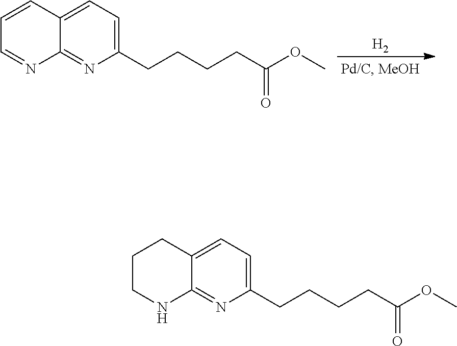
[H2].C1=CC2=CC=C(CCCCC(OC)=O)N=C2N=C1.C1CNC2=NC(CCCCC(OC)=O)=CC=C2C1
